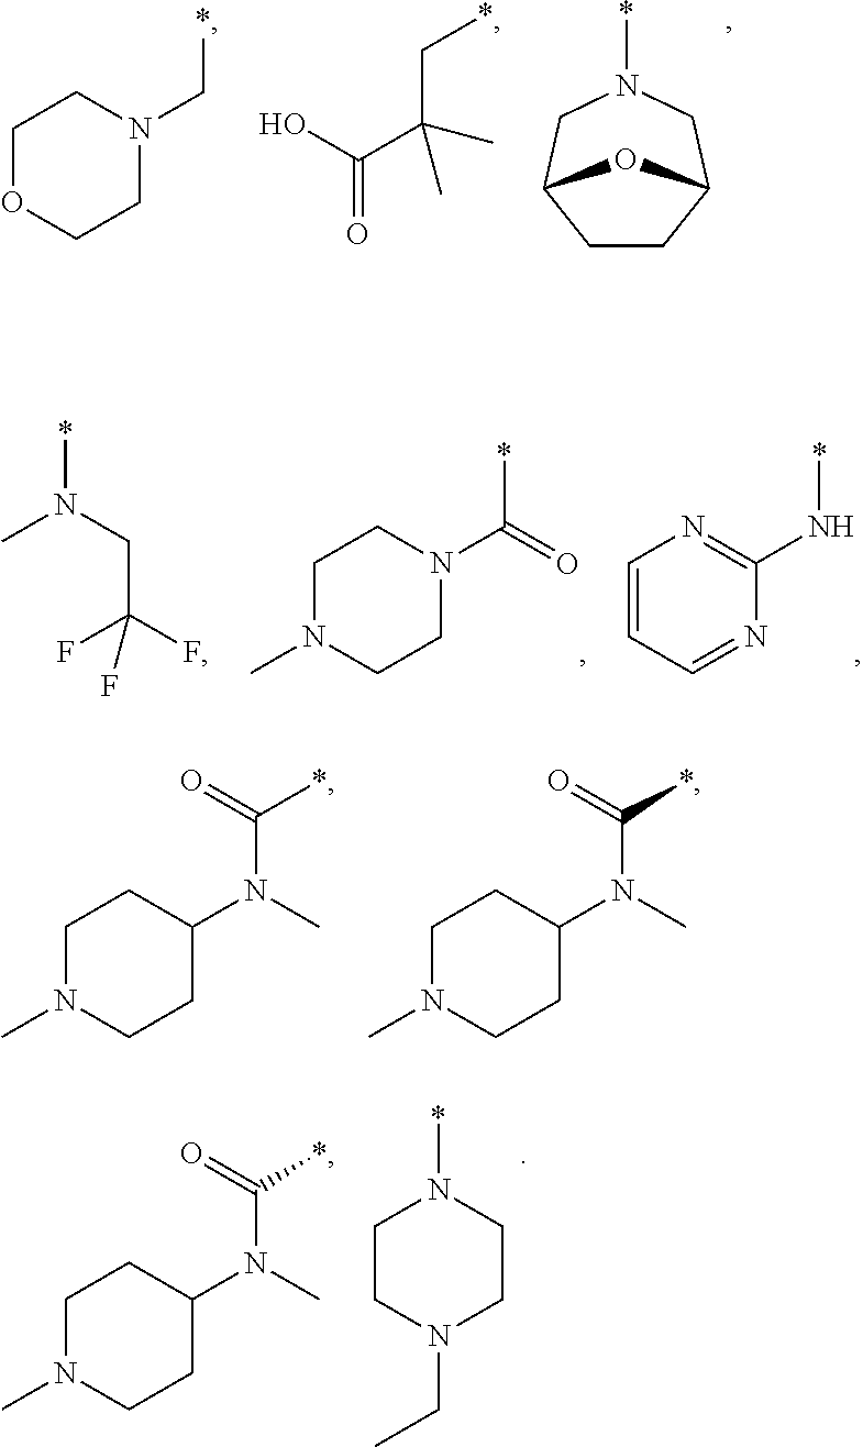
C1N(C)CCC(N(C(=O)*)C)C1.C1N(C)CCC(N(C(=O)*)C)C1.C1CN(CC)CCN1*.C1N(C)CCC(N(C(=O)*)C)C1.C1CC2CN(*)CC1O2.OC(=O)C(C*)(C)C.N1(C*)CCOCC1.C1=CC=NC(N*)=N1.C1N(C)CCN(C(*)=O)C1.*N(C)CC(F)(F)F
